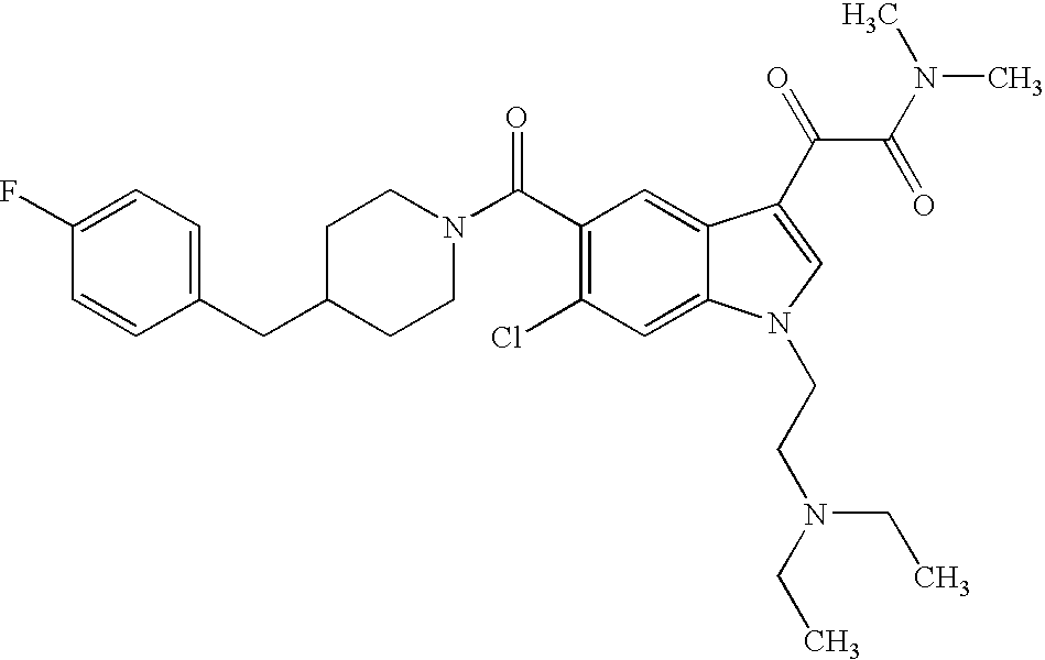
C1(F)=CC=C(CC2CCN(C(C3=C(Cl)C=C4C(=C3)C(C(C(=O)N(C)C)=O)=CN4CCN(CC)CC)=O)CC2)C=C1
